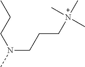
N(CCC[N+](C)(C)C)(C)CCC
